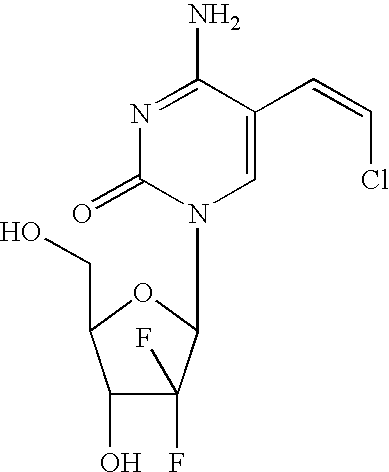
C1=C(C=CCl)C(N)=NC(=O)N1C1C(F)(F)C(O)C(CO)O1
